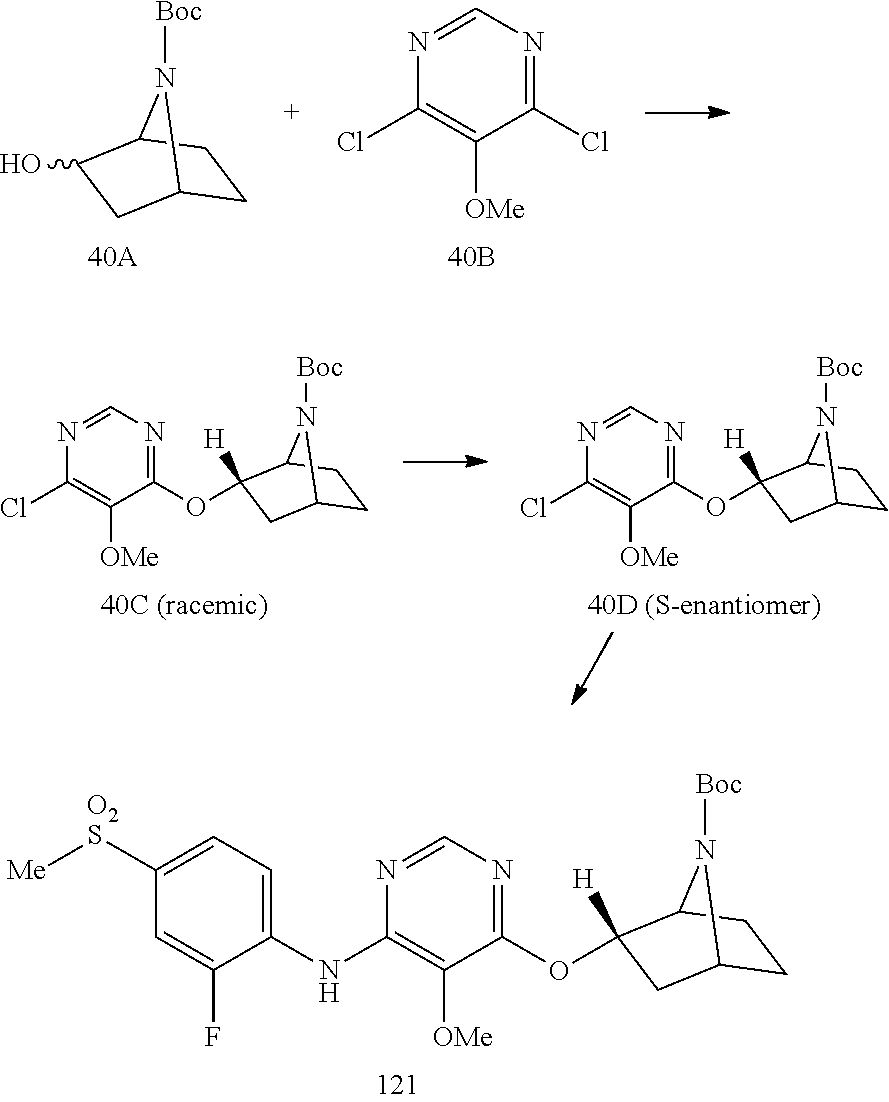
C1C2CC(O)C(C1)N2[Boc].N1=CN=C(Cl)C([OMe])=C1Cl.N1=CN=C(OC2([H])CC3CCC2N3[Boc])C([OMe])=C1NC1=CC=C([O2S][Me])C=C1F.N1=CN=C(OC2([H])CC3CCC2N3[Boc])C([OMe])=C1Cl.N1=CN=C(OC2([H])CC3CCC2N3[Boc])C([OMe])=C1Cl
